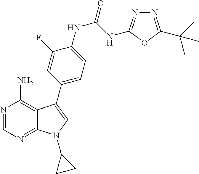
N1=CN=C2C(=C1N)C(C1=CC=C(NC(NC3=NN=C(C(C)(C)C)O3)=O)C(F)=C1)=CN2C1CC1
